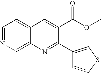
C1=NC=C2C(=C1)C=C(C(OC)=O)C(C1=CSC=C1)=N2
